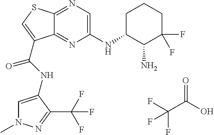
C12=NC=C(NC3CCCC(F)(F)C3N)N=C1C(C(=O)NC1=CN(C)N=C1C(F)(F)F)=CS2.C(C(O)=O)(F)(F)F
